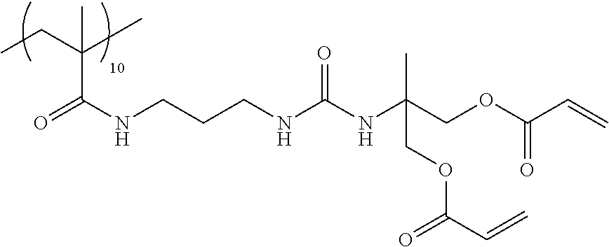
C(CC)(C)(C(=O)NCCCNC(NC(COC(C=C)=O)(C)COC(C=C)=O)=O)C
